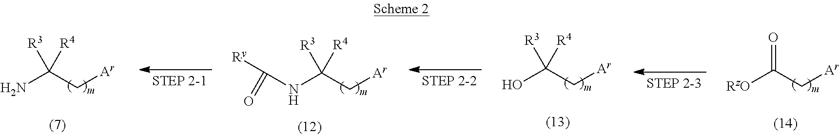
NC(C[Ar])([R4])[R3].N(C(C[Ar])([R4])[R3])C([Ry])=O.OC(C[Ar])([R4])[R3].[RzO]C(C[Ar])=O
